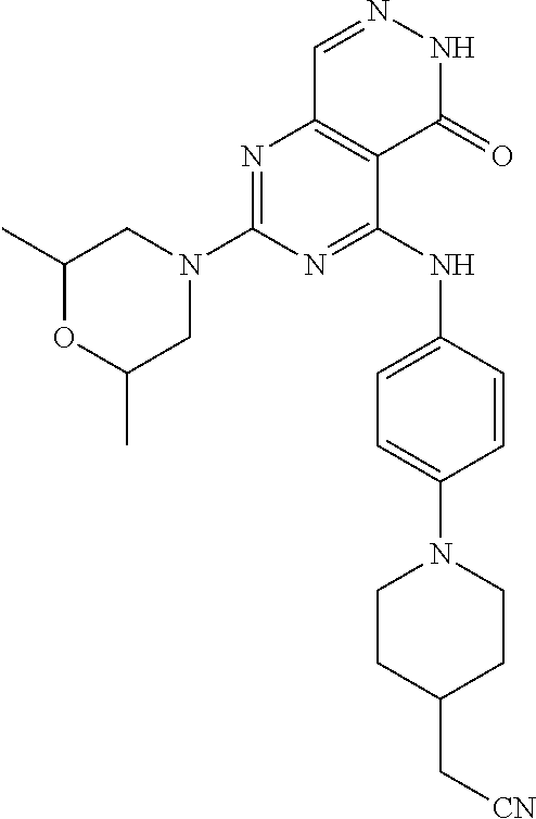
N1=C(N2CC(C)OC(C)C2)N=C(NC2=CC=C(N3CCC(C[CN])CC3)C=C2)C2=C1C=NNC2=O
